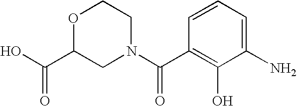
OC(C1CN(C(C2=C(O)C(N)=CC=C2)=O)CCO1)=O
